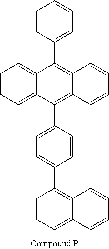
C1=CC(C2=C3C(=C(C4=CC=C(C5=C6C(=CC=C5)C=CC=C6)C=C4)C4=CC=CC=C24)C=CC=C3)=CC=C1
